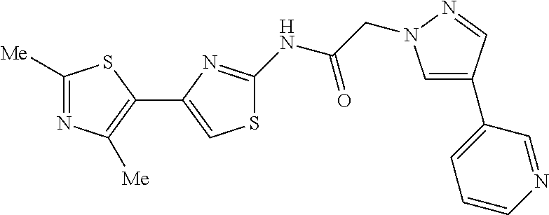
C1([Me])=NC([Me])=C(C2=CSC(NC(CN3C=C(C4=CC=CN=C4)C=N3)=O)=N2)S1
